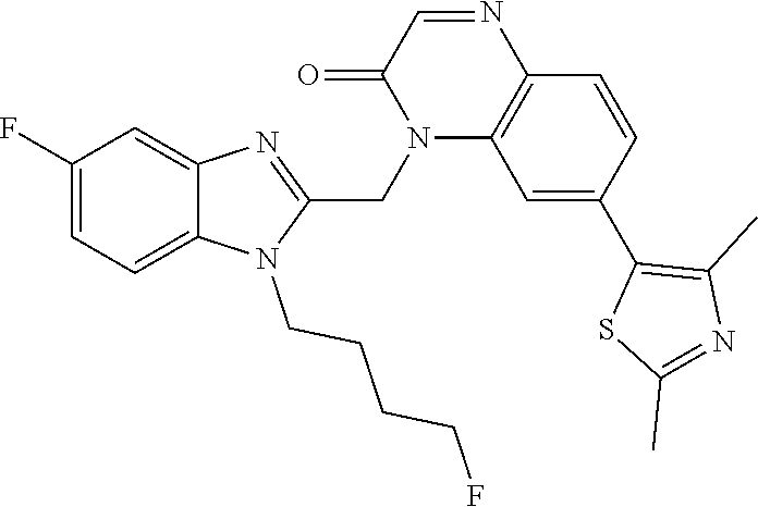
C1(F)=CC=C2C(=C1)N=C(CN1C3=C(N=CC1=O)C=CC(C1=C(C)N=C(C)S1)=C3)N2CCCCF
